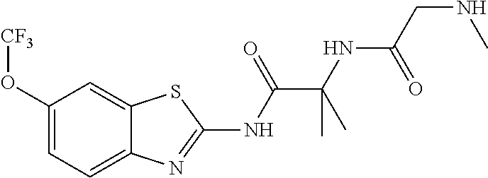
C1(O[CF3])=CC=C2C(=C1)SC(NC(C(NC(CNC)=O)(C)C)=O)=N2
